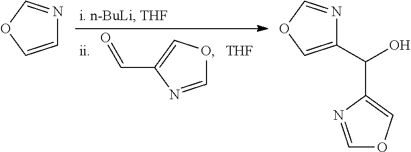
C1=NC(C=O)=CO1.[THF].C1=COC=N1.C1(C(C2=COC=N2)O)=COC=N1
